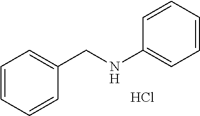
C1=CC(CNC2=CC=CC=C2)=CC=C1.Cl
